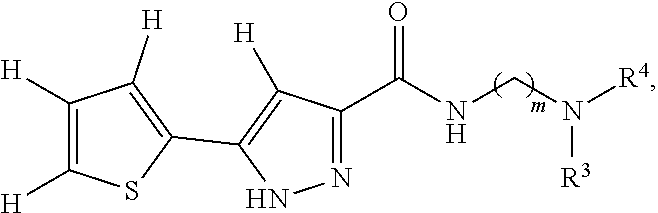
N1=C(C(NCN([R4])[R3])=O)C([H])=C(C2=C([H])C([H])=C([H])S2)N1
